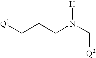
[Q1]CCCN(C[Q2])[H]
